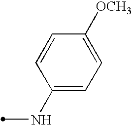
C1(NC)=CC=C([OCH3])C=C1
